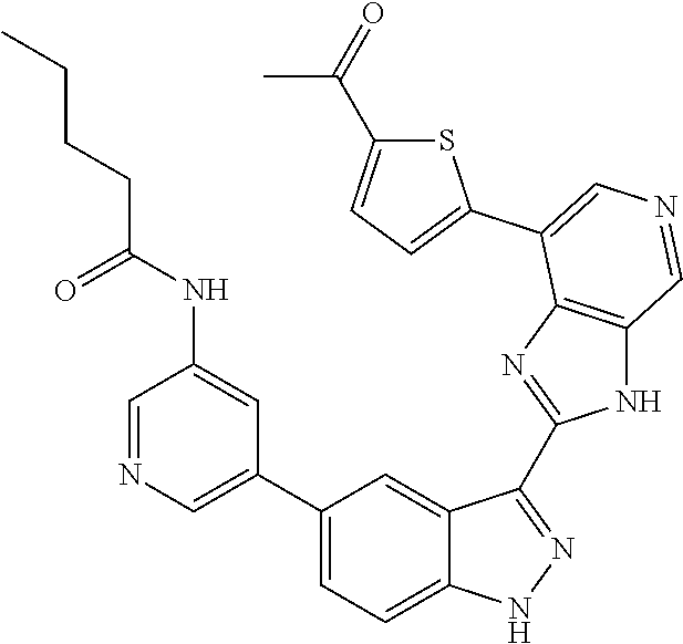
C1(C2=CN=CC(NC(CCCC)=O)=C2)=CC=C2C(=C1)C(C1=NC3=C(N1)C=NC=C3C1=CC=C(C(=O)C)S1)=NN2
